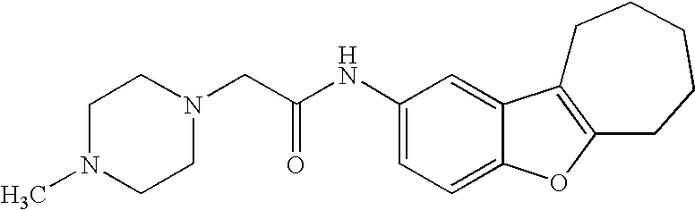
C(C(NC1=CC=C2C(=C1)C1=C(O2)CCCCC1)=O)N1CCN(C)CC1
